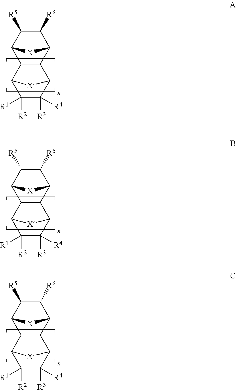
C12C(C3C([R6])C([R5])C1[X]3)C1C([R3])([R4])C([R2])([R1])C2[X]1.C12C(C3C([R6])C([R5])C1[X]3)C1C([R3])([R4])C([R2])([R1])C2[X]1.C12C(C3C([R6])C([R5])C1[X]3)C1C([R3])([R4])C([R2])([R1])C2[X]1
